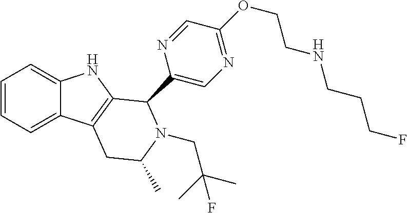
C1=CC=C2C(=C1)NC1=C2CC(C)N(CC(C)(C)F)C1C1=CN=C(OCCNCCCF)C=N1
